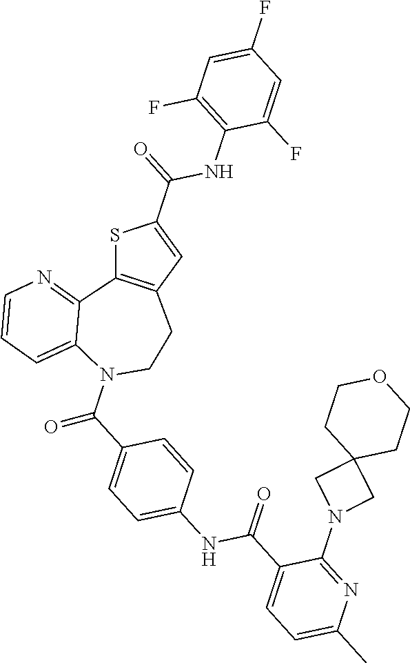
S1C2=C(C=C1C(NC1=C(F)C=C(F)C=C1F)=O)CCN(C(=O)C1=CC=C(NC(=O)C3=CC=C(C)N=C3N3CC4(C3)CCOCC4)C=C1)C1=CC=CN=C21
